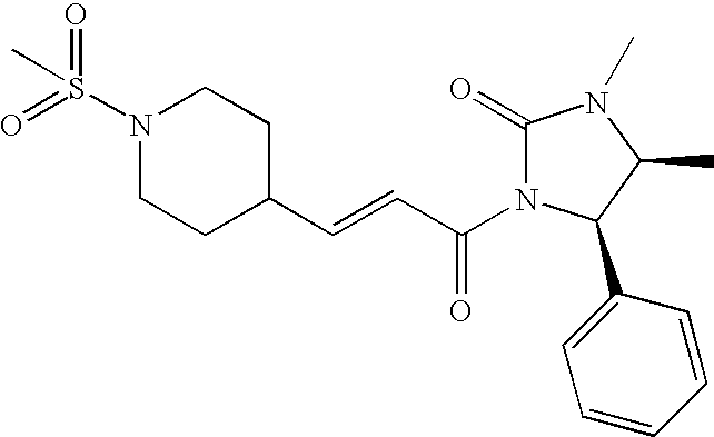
N1(S(C)(=O)=O)CCC(C=CC(=O)N2C(=O)N(C)C(C)C2C2=CC=CC=C2)CC1
